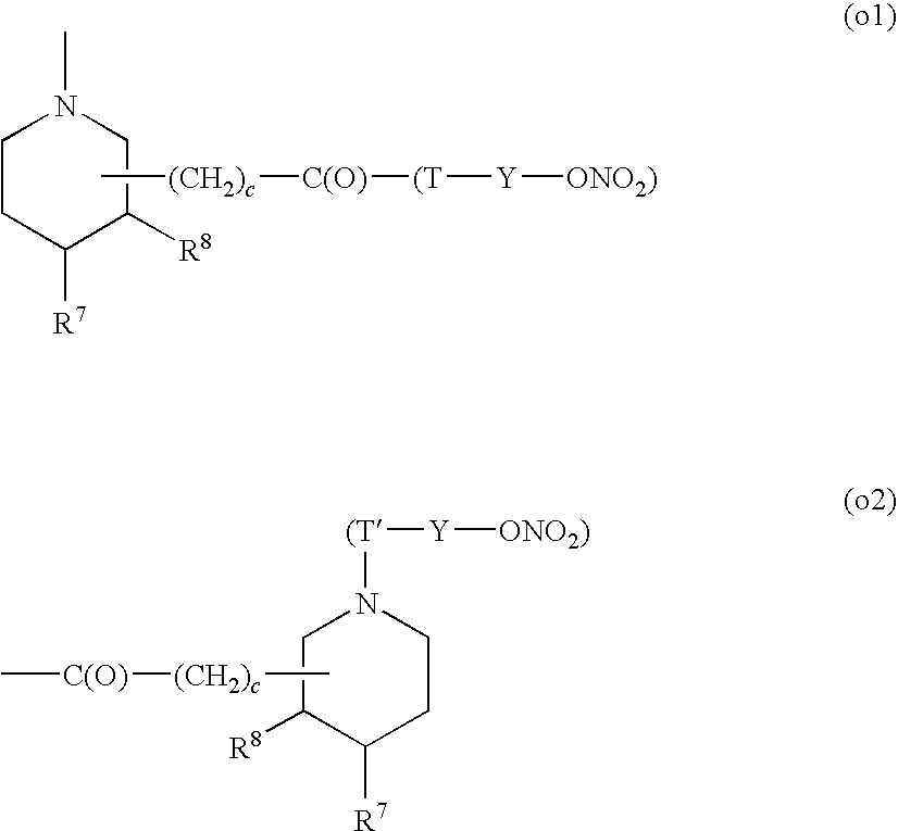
C1CC([R7])C([R8])CN1C.C[(CH2)c][C(O)][(T][Y][ONO2)].C[(CH2)c][C(O)]C.C1CC([R7])C([R8])CN1[(T][Y][ONO2)]
